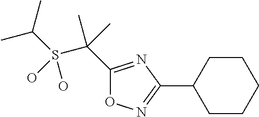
C(S(C(C)(C)C1=NC(C2CCCCC2)=NO1)(O)O)(C)C
